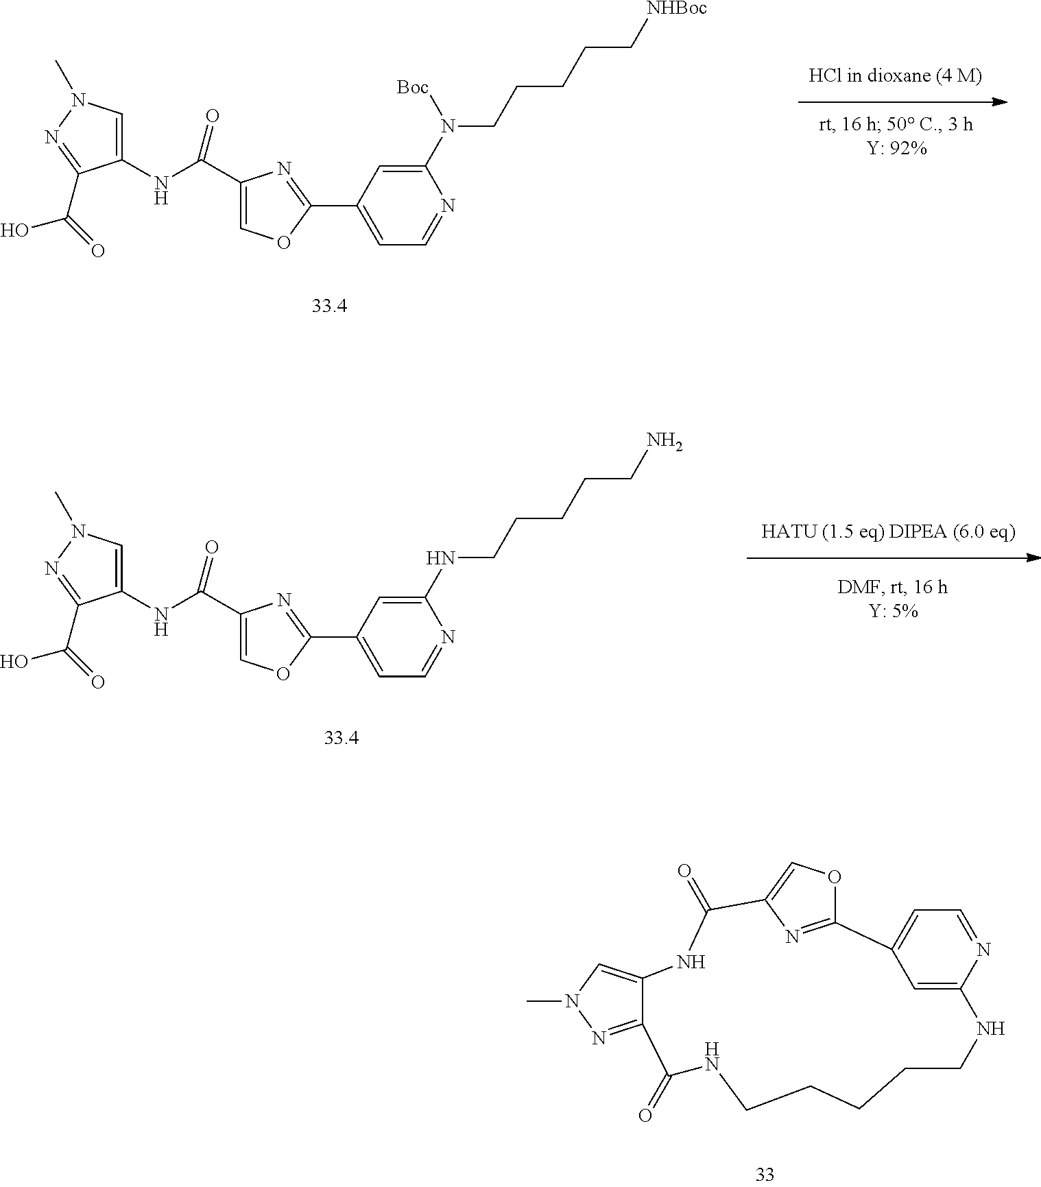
C1(C(NC2=CN(C)N=C2C(=O)O)=O)=COC(C2=CC=NC(N([Boc])CCCCC[NHBoc])=C2)=N1.C1(C(NC2=CN(C)N=C2C(=O)O)=O)=COC(C2=CC=NC(NCCCCCN)=C2)=N1.C12=NC(=CO1)C(=O)NC1=CN(C)N=C1C(=O)NCCCCCNC1=CC2=CC=N1
